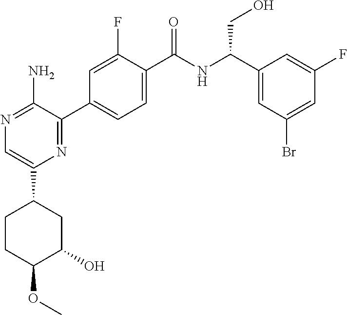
N1=C(N)C(C2=CC=C(C(NC(C3=CC(Br)=CC(F)=C3)CO)=O)C(F)=C2)=NC(C2CCC(OC)C(O)C2)=C1
